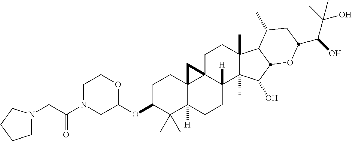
C(C(N1CC(OC2C(C)(C)C3([H])C4(CC2)C2(CCC5(C)C(C)(C(O)C6C5C(C)CC(C(O)C(C)(O)C)O6)C2([H])CC3)C4)OCC1)=O)N1CCCC1
